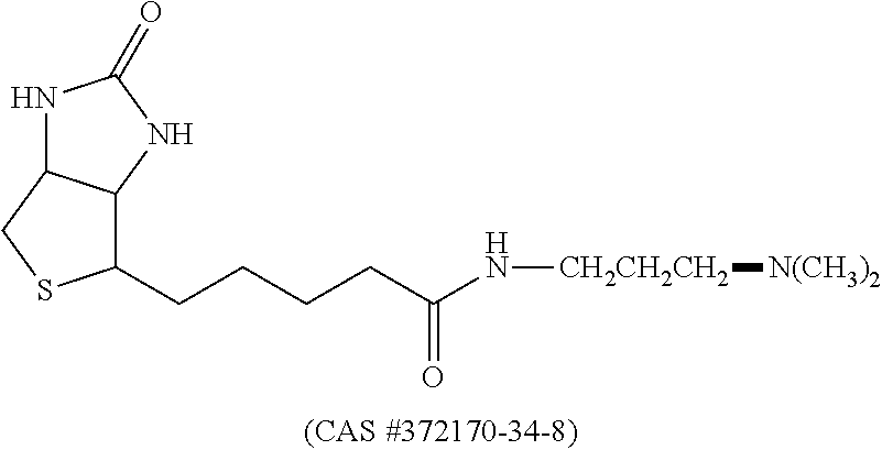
C(C(N[CH2CH2CH2][N(CH3)2])=O)CCCC1C2C(CS1)NC(=O)N2
